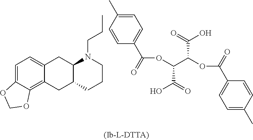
C1=C2C(=C3C(=C1)CC1N(CCC)CCCC1C3)OCO2.C1=C(C)C=CC(C(=O)OC(C(OC(C2=CC=C(C)C=C2)=O)C(=O)O)C(O)=O)=C1
